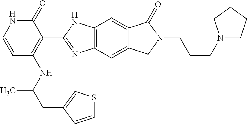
C1=CC(NC(CC2=CSC=C2)C)=C(C2=NC3=C(N2)C=C2C(=C3)CN(CCCN3CCCC3)C2=O)C(=O)N1
